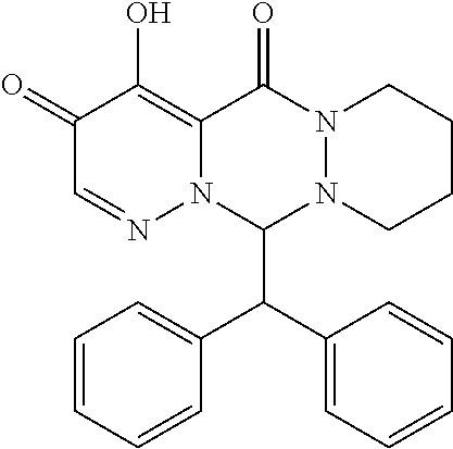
C1(=O)C=NN2C(=C1O)C(=O)N1N(CCCC1)C2C(C1=CC=CC=C1)C1=CC=CC=C1
